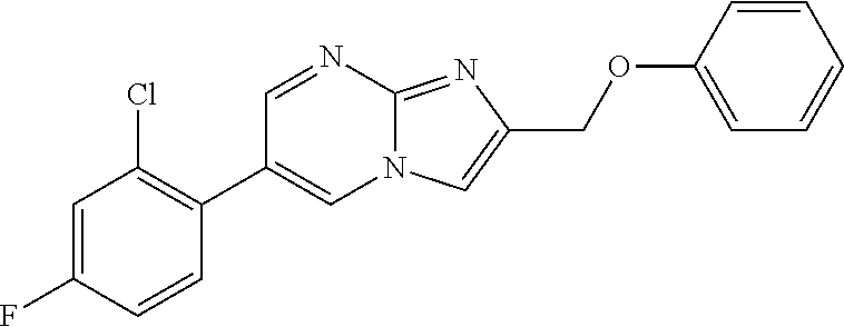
C12=NC(COC3=CC=CC=C3)=CN1C=C(C1=C(Cl)C=C(F)C=C1)C=N2
